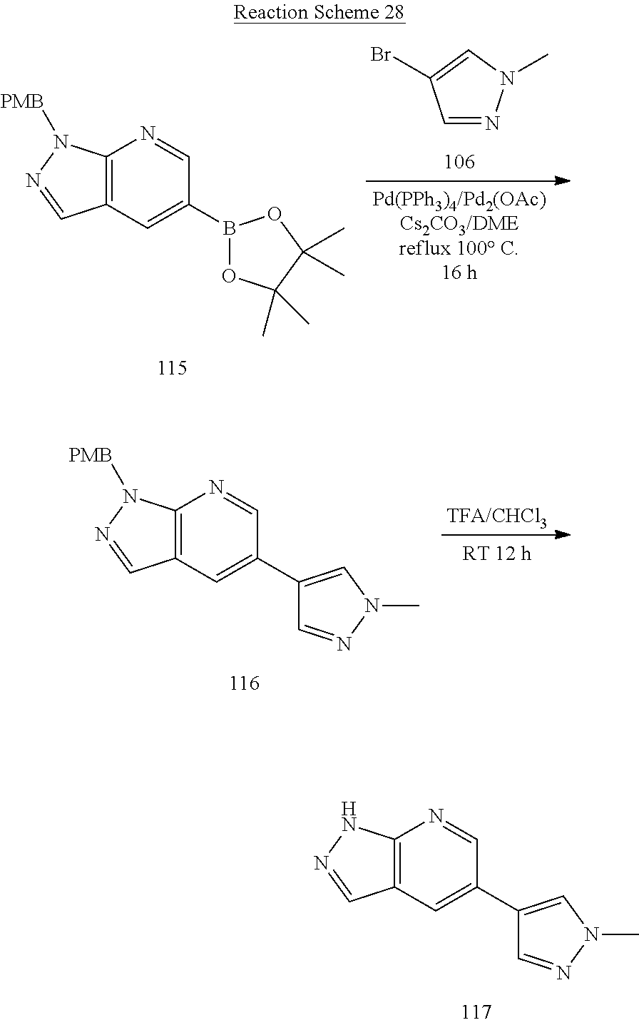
C12=C(C=C(B3OC(C)(C)C(C)(C)O3)C=N1)C=NN2[PMB].C1=NN(C)C=C1Br.C12=C(C=C(C3=CN(C)N=C3)C=N1)C=NN2[PMB].C12=C(C=C(C3=CN(C)N=C3)C=N1)C=NN2
